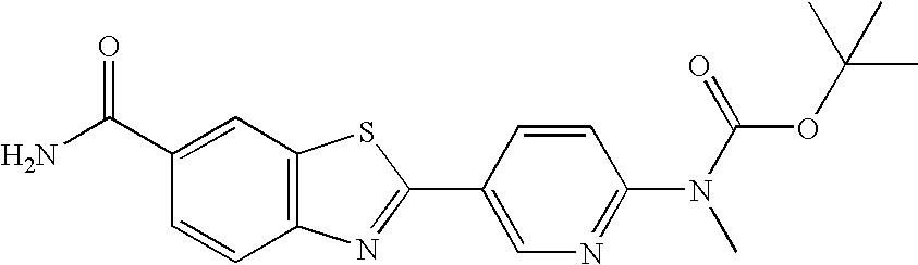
C1(C(N)=O)=CC2=C(C=C1)N=C(C1=CN=C(N(C)C(OC(C)(C)C)=O)C=C1)S2
